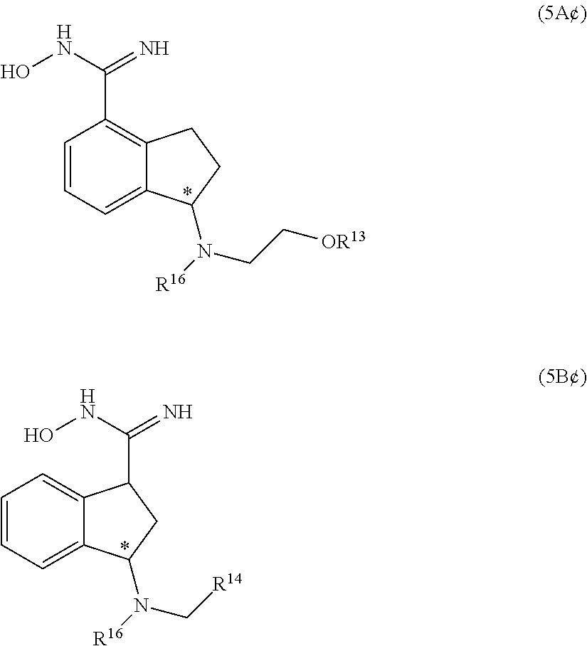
C1=CC=C2C(=C1C(NO)=N)CCC2N([R16])CC[OR13].C1=CC=C2C(=C1)C(C(NO)=N)CC2N([R16])C[R14]
